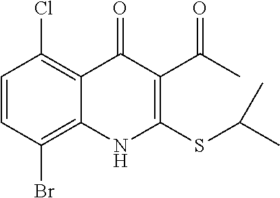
C1=CC(Br)=C2C(=C1Cl)C(=O)C(C(C)=O)=C(SC(C)C)N2
